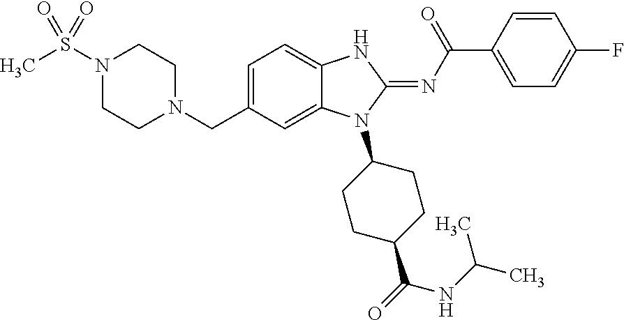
C(C1=CC=C2C(=C1)N(C1CCC(C(=O)NC(C)C)CC1)C(=NC(C1=CC=C(F)C=C1)=O)N2)N1CCN(S(C)(=O)=O)CC1
